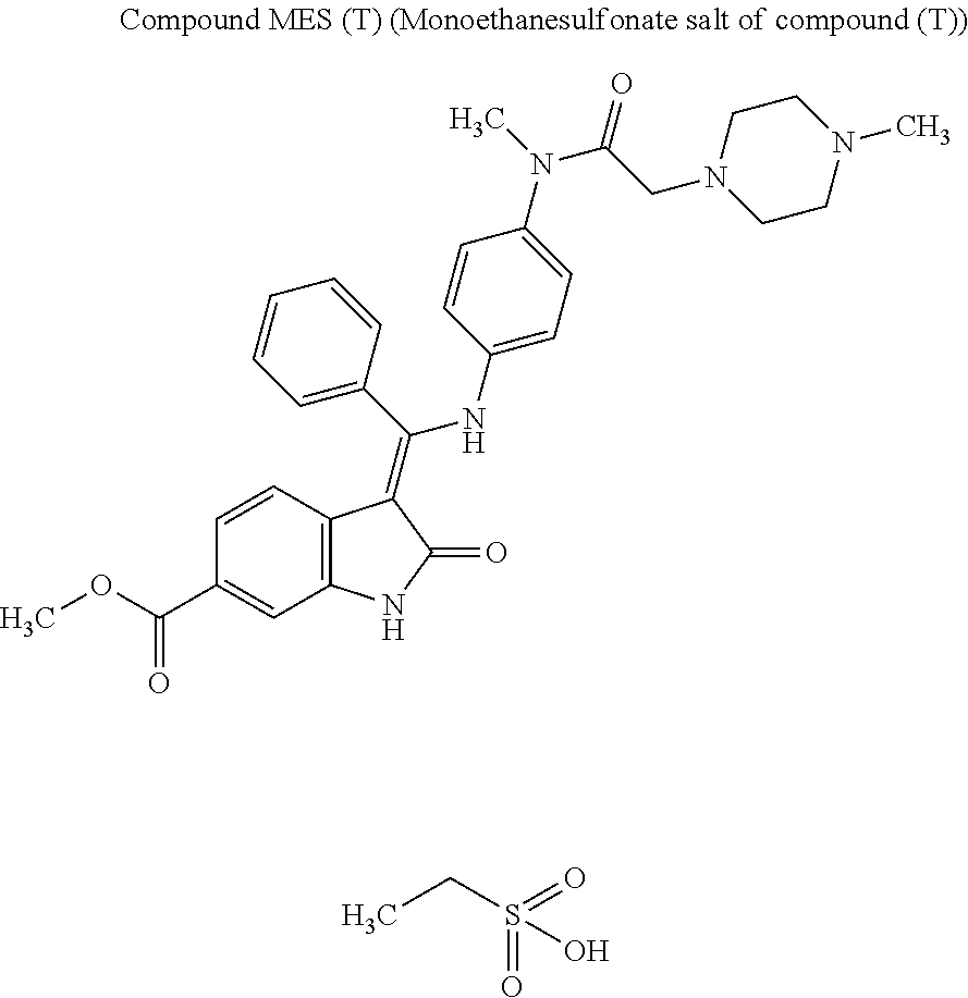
C12=C(C=CC(C(OC)=O)=C1)C(=C(C1=CC=CC=C1)NC1=CC=C(N(C)C(=O)CN3CCN(C)CC3)C=C1)C(=O)N2.CCS(=O)(=O)O
